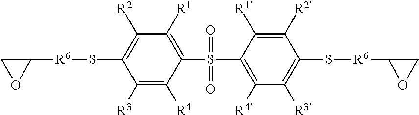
C1([R1])=C(S(C2=C([R4])C([R3])=C(S[R6]C3OC3)C([R2])=C2[R1])(=O)=O)C([R4])=C([R3])C(S[R6]C2CO2)=C1[R2]
